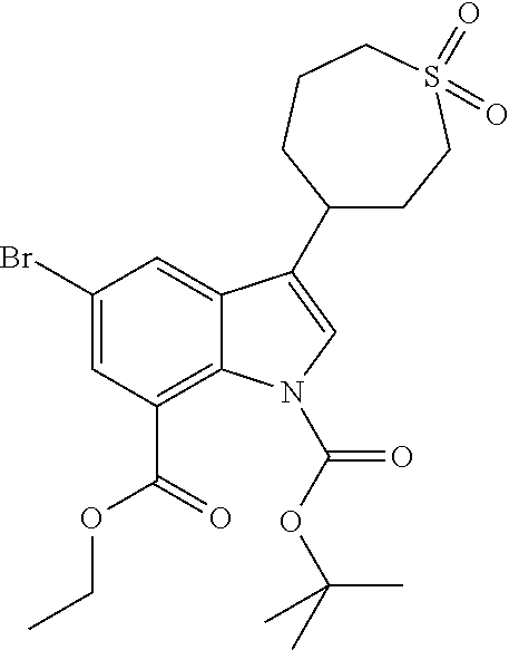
C1(Br)=CC(C(OCC)=O)=C2C(=C1)C(C1CCS(=O)(=O)CCC1)=CN2C(OC(C)(C)C)=O
